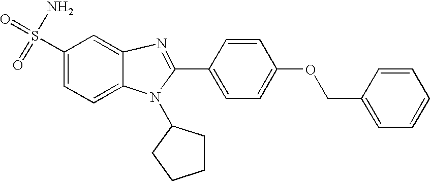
C1=C(S(=O)(N)=O)C=C2C(=C1)N(C1CCCC1)C(C1=CC=C(OCC3=CC=CC=C3)C=C1)=N2
